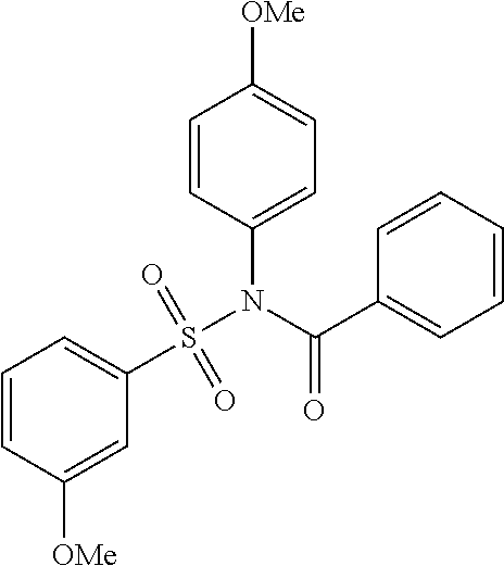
C1=CC([OMe])=CC(S(N(C(C2=CC=CC=C2)=O)C2=CC=C([OMe])C=C2)(=O)=O)=C1
